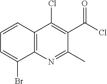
BrC1=CC=CC2=C1N=C(C)C(C(Cl)=O)=C2Cl
